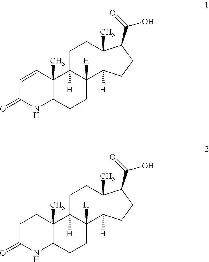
OC(=O)C1C2(C)C([H])(CC1)C1([H])C([H])(CC2)C2(C)C(CC1)NC(=O)C=C2.OC(=O)C1C2(C)C([H])(CC1)C1([H])C([H])(CC2)C2(C)C(CC1)NC(=O)CC2
